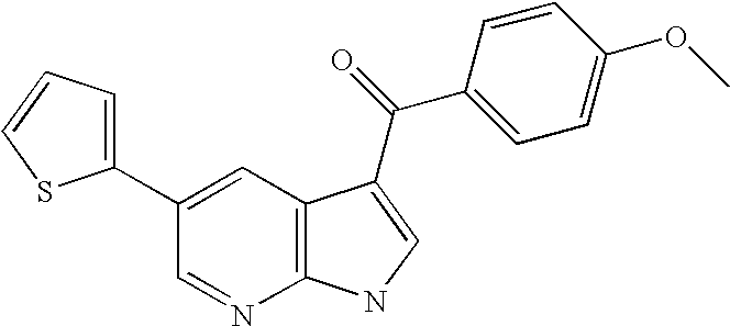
C1(C2=CC=CS2)=CC2=C(N=C1)NC=C2C(C1=CC=C(OC)C=C1)=O
